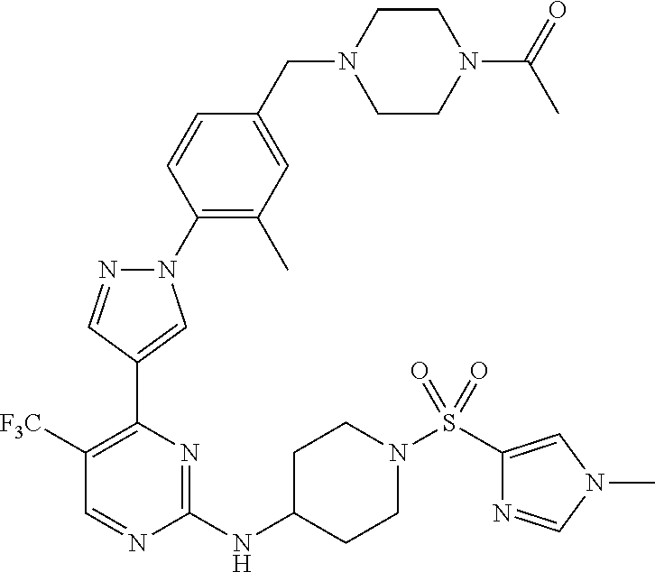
N1(C2=C(C)C=C(CN3CCN(C(C)=O)CC3)C=C2)N=CC(C2=C([F3C])C=NC(NC3CCN(S(=O)(=O)C4=CN(C)C=N4)CC3)=N2)=C1
